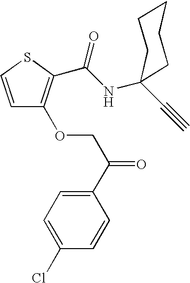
C1=CSC(C(NC2(C#C)CCCCC2)=O)=C1OCC(C1=CC=C(Cl)C=C1)=O
